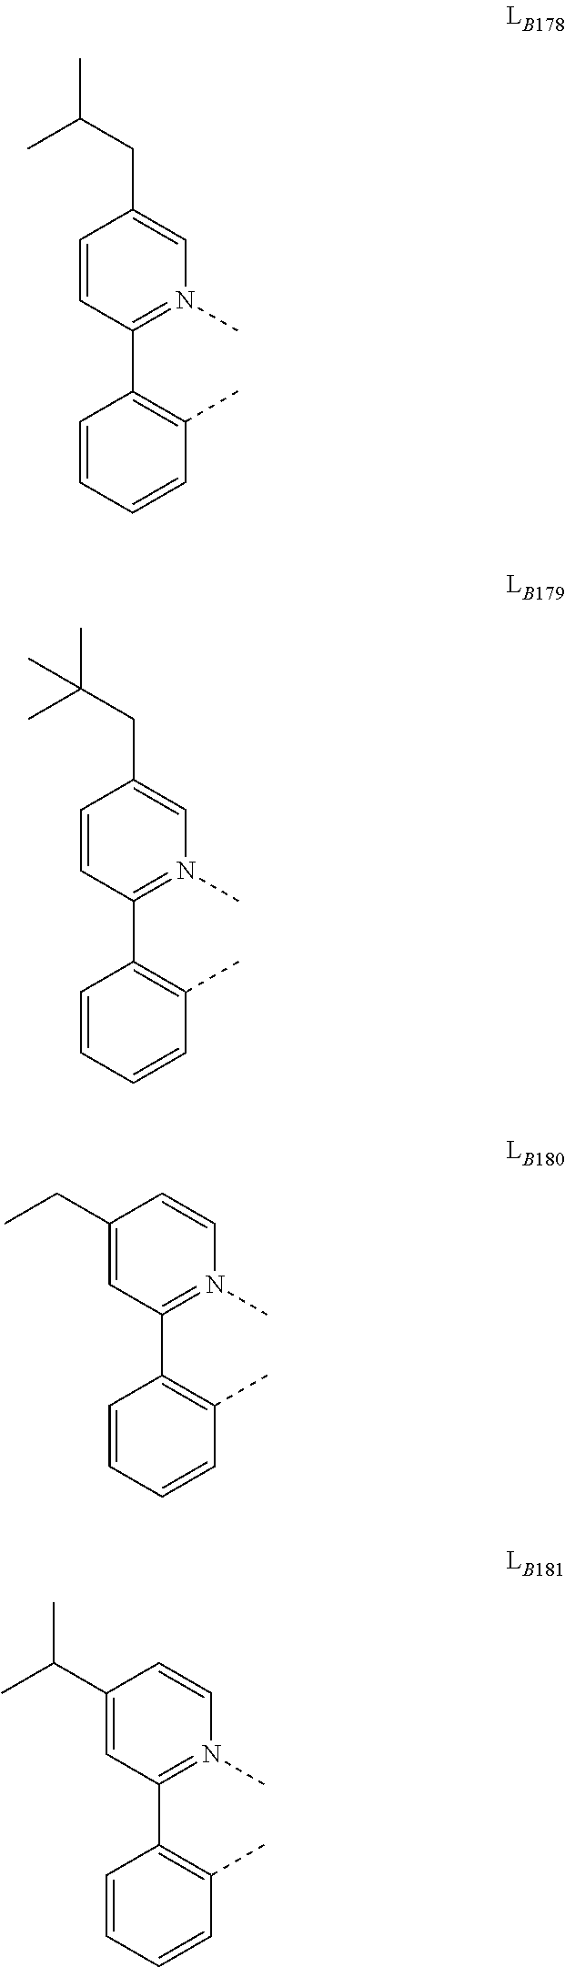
CC(CC1=CN(C)=C(C2=C(C)C=CC=C2)C=C1)C.CC(CC1=CN(C)=C(C2=C(C)C=CC=C2)C=C1)(C)C.C1(CC)=CC(C2=C(C)C=CC=C2)=N(C)C=C1.C1(C(C)C)=CC(C2=C(C)C=CC=C2)=N(C)C=C1
